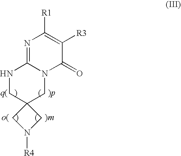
N1C2=NC([R1])=C([R3])C(=O)N2CC2(C1)CN([R4])C2
